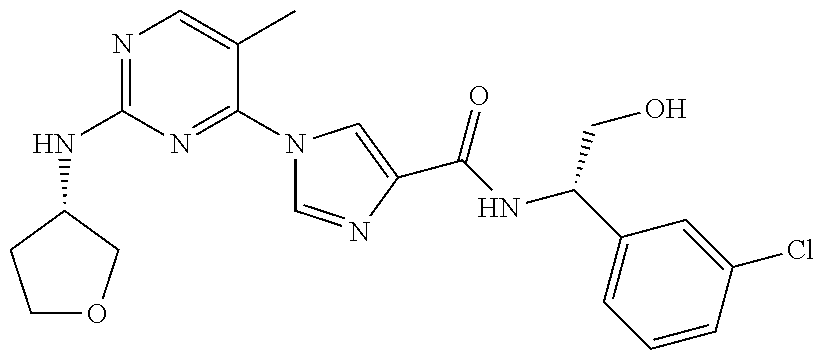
N(C1=NC=C(C)C(N2C=NC(C(NC(C3=CC=CC(Cl)=C3)CO)=O)=C2)=N1)C1COCC1
